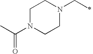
C1N(C(C)=O)CCN(CC)C1
